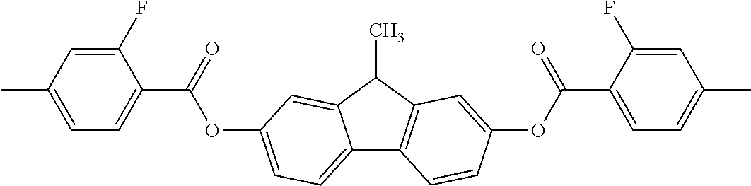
C12=CC=C(OC(C3=CC=C(C)C=C3F)=O)C=C1C(C)C1=C2C=CC(OC(C2=CC=C(C)C=C2F)=O)=C1
